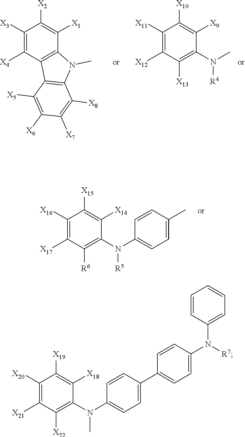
C1([X3])=C([X4])C2=C(C([X1])=C1[X2])N(C)C1=C2C([X5])=C([X6])C([X7])=C1[X8].C1([X11])=C([X12])C([X13])=C(N(C)[R4])C([X9])=C1[X10].C1([X16])=C([X17])C([R6])=C(N(C2=CC=C(C)C=C2)[R5])C([X14])=C1[X15].C1([X20])=C([X21])C([X22])=C(N(C2=CC=C(C3=CC=C(N([R7])C4=CC=CC=C4)C=C3)C=C2)C)C([X18])=C1[X19]
